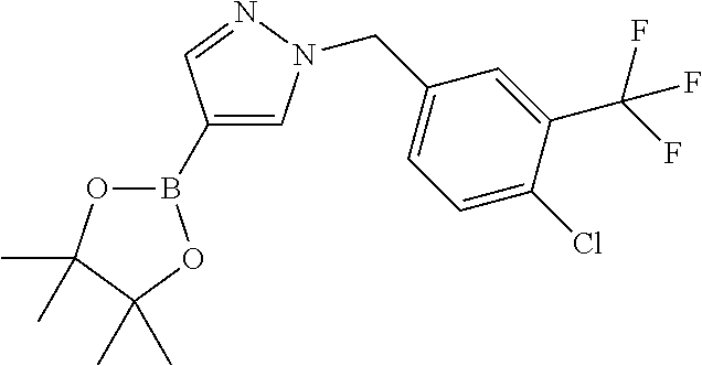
O1B(C2=CN(CC3=CC=C(Cl)C(C(F)(F)F)=C3)N=C2)OC(C)(C)C1(C)C
